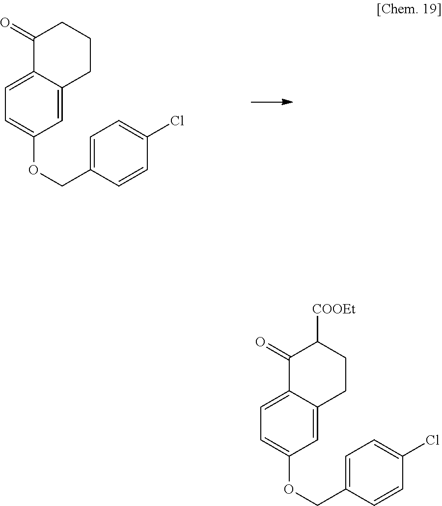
C1(=O)C2=CC=C(OCC3=CC=C(Cl)C=C3)C=C2CCC1.C1(=O)C2=CC=C(OCC3=CC=C(Cl)C=C3)C=C2CCC1[COOEt]
